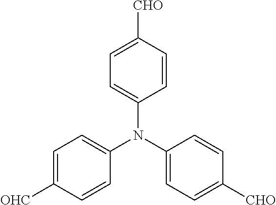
C1=C([OHC])C=CC(N(C2=CC=C([CHO])C=C2)C2=CC=C([CHO])C=C2)=C1
